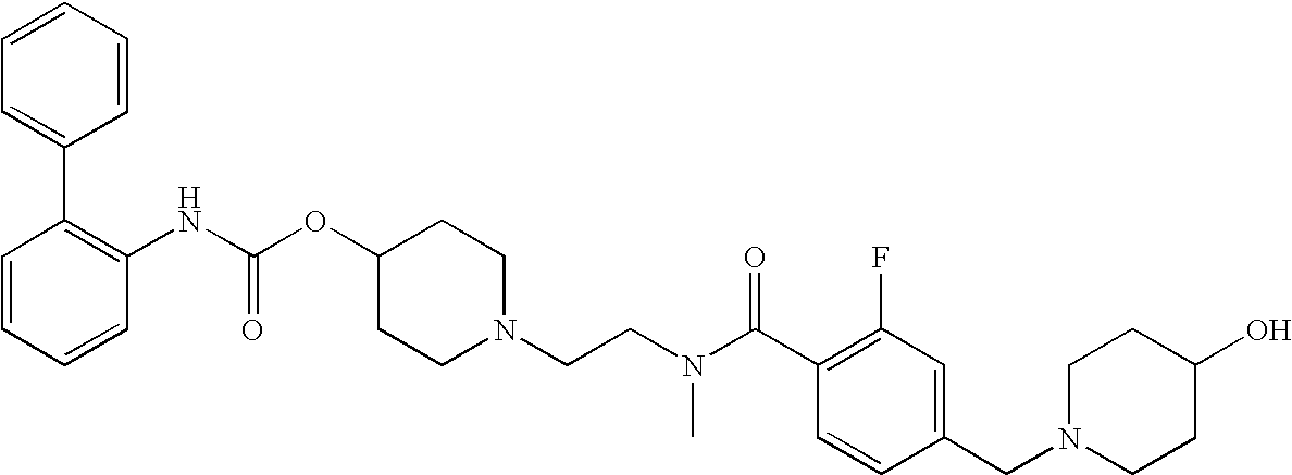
C1=CC=CC=C1C1=C(NC(OC2CCN(CCN(C(C3=C(F)C=C(CN4CCC(O)CC4)C=C3)=O)C)CC2)=O)C=CC=C1
